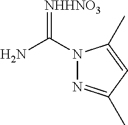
[NHHNO3]=C(N)N1N=C(C)C=C1C
